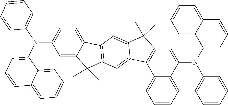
C12=CC=CC=C1C(N(C1=CC=CC3=CC=CC=C13)C1=CC=CC=C1)=CC1=C2C2=CC3=C(C=C2C1(C)C)C1=CC=C(N(C2=CC=CC4=CC=CC=C24)C2=CC=CC=C2)C=C1C3(C)C
